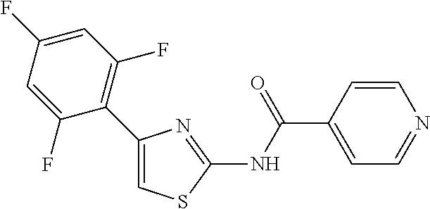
C1(C2=C(F)C=C(F)C=C2F)=CSC(NC(C2=CC=NC=C2)=O)=N1
